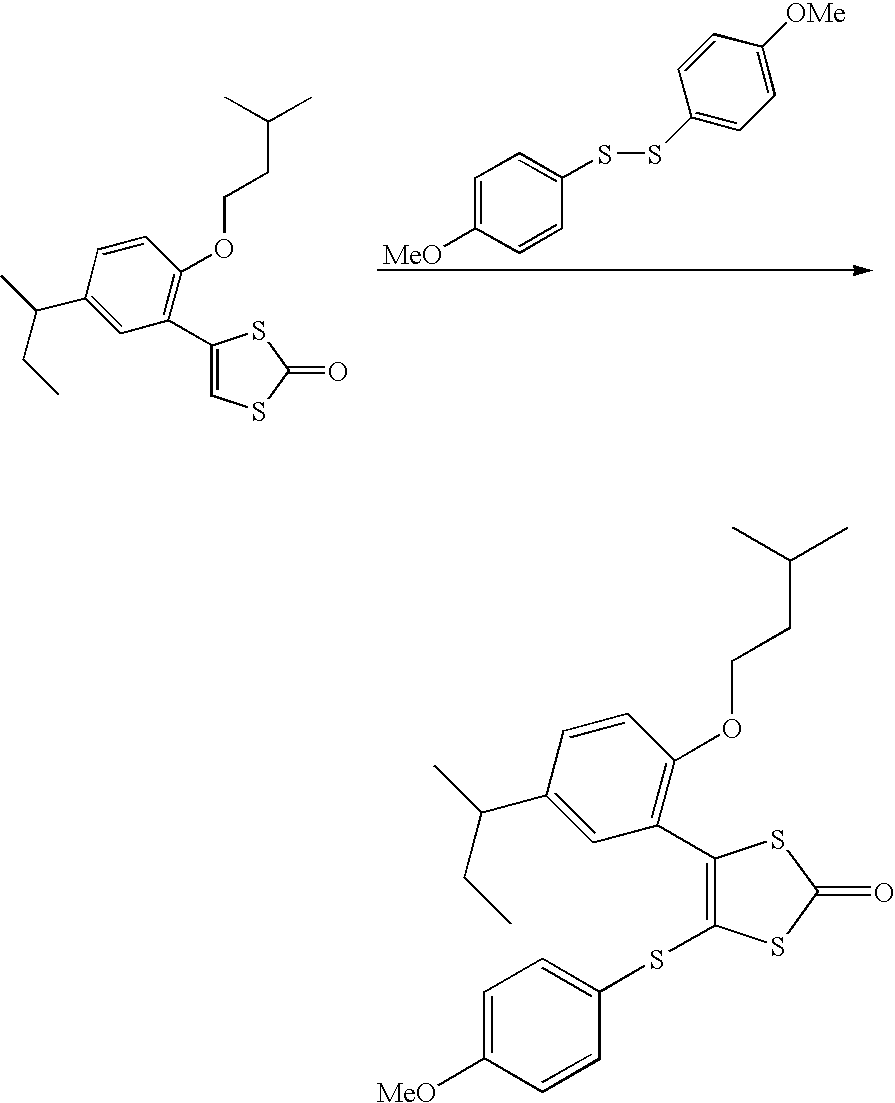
C1=C([MeO])C=CC(SSC2=CC=C([OMe])C=C2)=C1.C1(C(C)CC)=CC(C2=CSC(=O)S2)=C(OCCC(C)C)C=C1.C1(C(C)CC)=CC(C2=C(SC3=CC=C([MeO])C=C3)SC(=O)S2)=C(OCCC(C)C)C=C1
